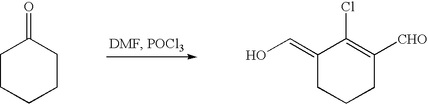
C1CCCCC1=O.C1(=CO)CCCC([CHO])=C1Cl
